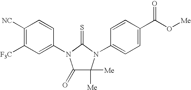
C1([NC])=C([F3C])C=C(N2C(=O)C([Me])([Me])N(C3=CC=C(C(O[Me])=O)C=C3)C2=S)C=C1
